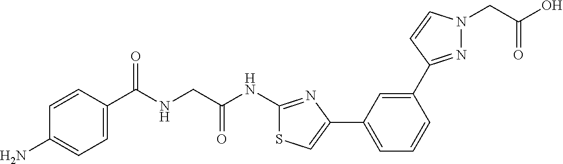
C1=CC(C(NCC(NC2=NC(C3=CC=CC(C4=NN(CC(O)=O)C=C4)=C3)=CS2)=O)=O)=CC=C1N
